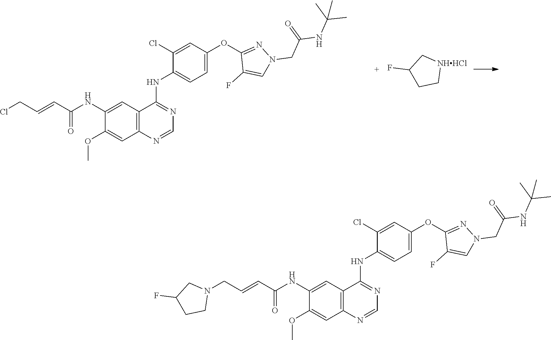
C1(F)CC[NHHCl]C1.ClCC=CC(NC1=CC2=C(C=C1OC)N=CN=C2NC1=CC=C(OC2=NN(CC(=O)NC(C)(C)C)C=C2F)C=C1Cl)=O.N1(CC=CC(NC2=CC3=C(C=C2OC)N=CN=C3NC2=CC=C(OC3=NN(CC(=O)NC(C)(C)C)C=C3F)C=C2Cl)=O)CC(F)CC1
